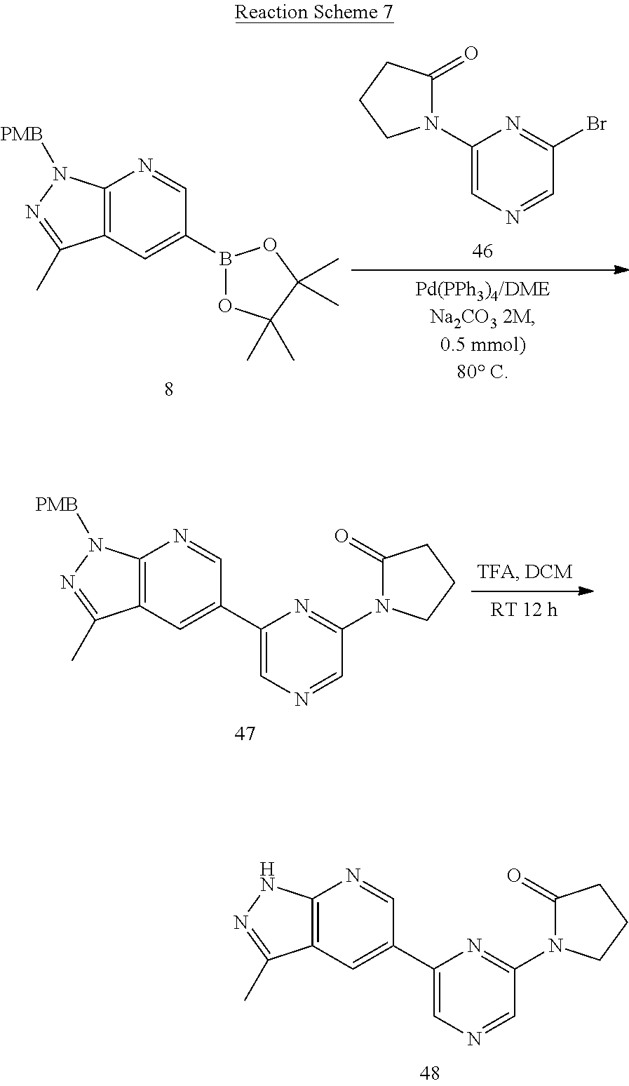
C1(N2C(=O)CCC2)=CN=CC(Br)=N1.C12=C(C=C(B3OC(C)(C)C(C)(C)O3)C=N1)C(C)=NN2[PMB].C12=C(C=C(C3=CN=CC(N4C(=O)CCC4)=N3)C=N1)C(C)=NN2[PMB].C12=C(C=C(C3=CN=CC(N4C(=O)CCC4)=N3)C=N1)C(C)=NN2
